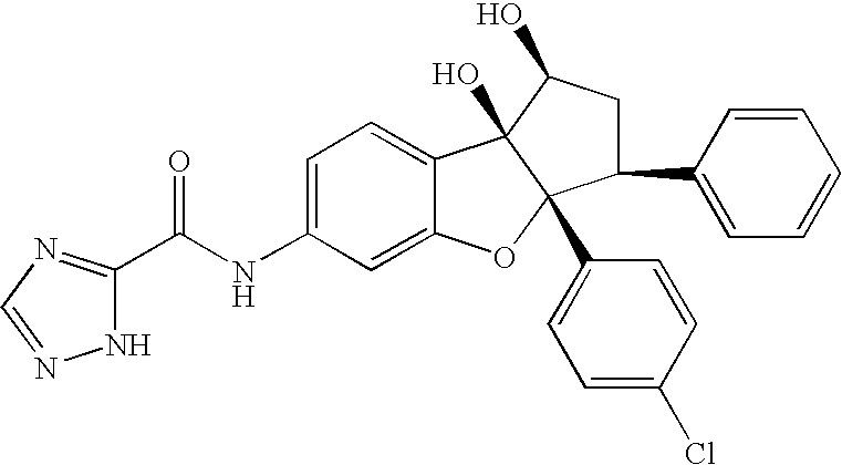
C1=C(NC(=O)C2=NC=NN2)C=C2C(=C1)C1(O)C(C3=CC=C(Cl)C=C3)(O2)C(C2=CC=CC=C2)CC1O
